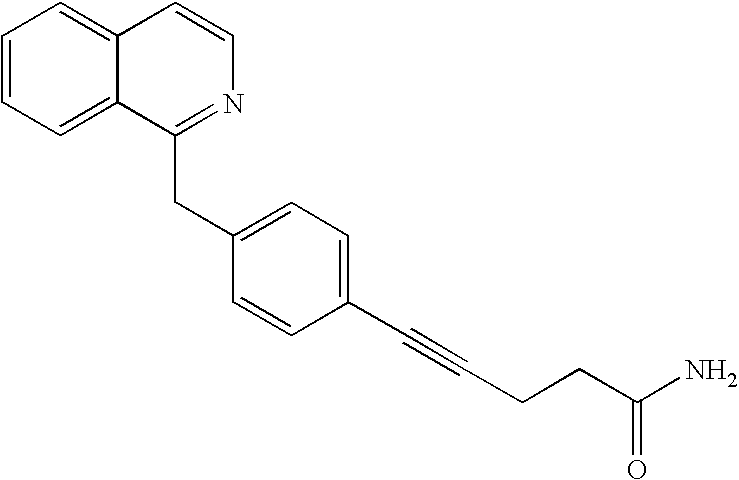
NC(CCC#CC1=CC=C(CC2=NC=CC3=CC=CC=C23)C=C1)=O
